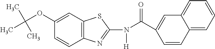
C12=C(SC(N(C(C3=CC4=CC=CC=C4C=C3)=O)[H])=N1)C=C(OC(C)(C)C)C=C2
